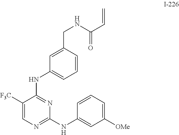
C1([F3C])=CN=C(NC2=CC([OMe])=CC=C2)N=C1NC1=CC=CC(CNC(C=C)=O)=C1
